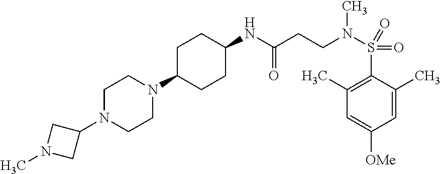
C1=C(C)C(S(N(C)CCC(=O)NC2CCC(N3CCN(C4CN(C)C4)CC3)CC2)(=O)=O)=C(C)C=C1[OMe]
